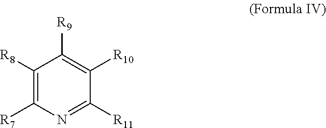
C1([R8])=C([R7])N=C([R11])C([R10])=C1[R9]
